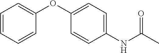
N(C(C)=O)C1=CC=C(OC2=CC=CC=C2)C=C1
